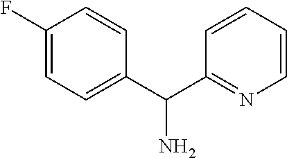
C1(F)=CC=C(C(C2=NC=CC=C2)N)C=C1
